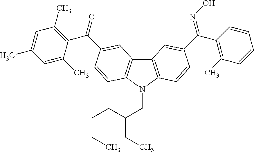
C12=C(N(CC(CCCC)CC)C3=C1C=C(C(C1=C(C)C=C(C)C=C1C)=O)C=C3)C=CC(C(C1=C(C)C=CC=C1)=NO)=C2
